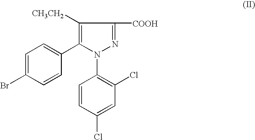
C1=C(Br)C=CC(C2=C([CH3CH2])C([COOH])=NN2C2=C(Cl)C=C(Cl)C=C2)=C1
